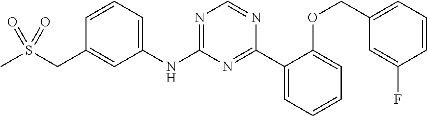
CS(CC1=CC(NC2=NC=NC(C3=CC=CC=C3OCC3=CC=CC(F)=C3)=N2)=CC=C1)(=O)=O
